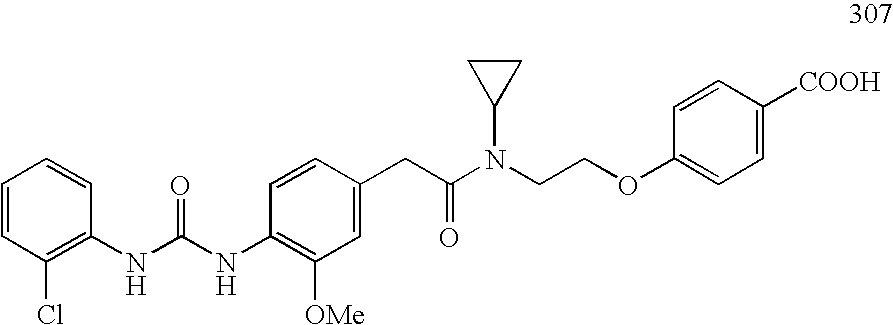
O(CCN(C(CC1=CC([OMe])=C(NC(=O)NC2=C(Cl)C=CC=C2)C=C1)=O)C1CC1)C1=CC=C([COOH])C=C1
